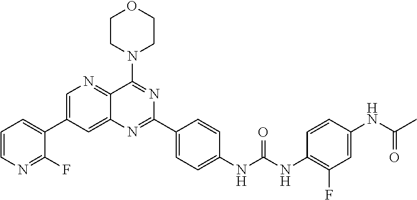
C1=CN=C(F)C(C2=CN=C3C(=C2)N=C(C2=CC=C(NC(NC4=C(F)C=C(NC(C)=O)C=C4)=O)C=C2)N=C3N2CCOCC2)=C1
